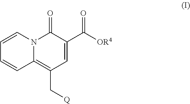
C1=CN2C(=C(C[Q])C=C(C([OR4])=O)C2=O)C=C1
